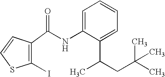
C1(I)=C(C(NC2=CC=CC=C2C(CC(C)(C)C)C)=O)C=CS1
